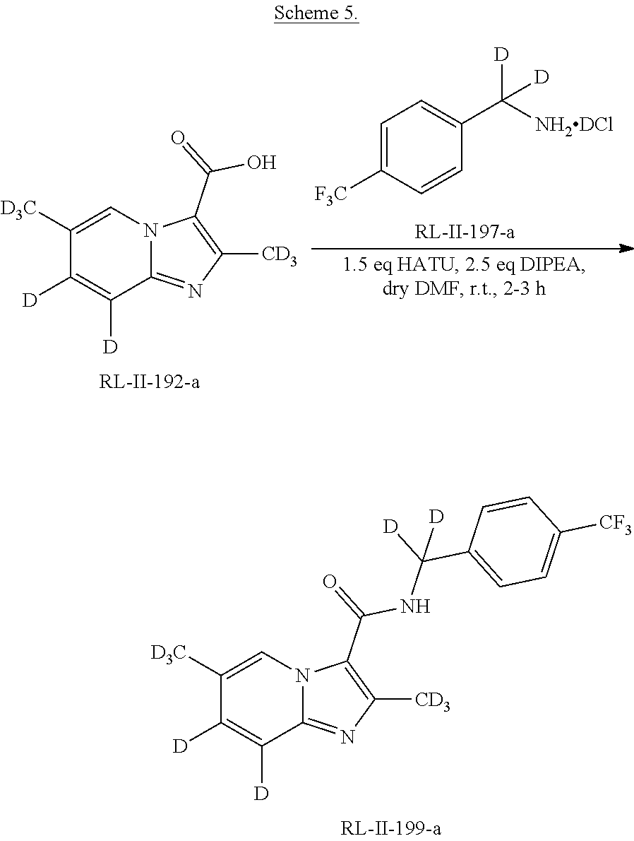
C1=C([D3C])C([D])=C([D])C2=NC([CD3])=C(C(=O)NC([D])(C3=CC=C([CF3])C=C3)[D])N12.C1=C([D3C])C([D])=C([D])C2=NC([CD3])=C(C(=O)O)N12.C1=C([F3C])C=CC(C([NH2DCl])([D])[D])=C1
